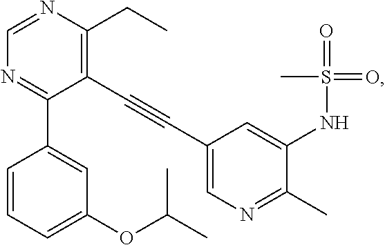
C1(NS(=O)(C)=O)=CC(C#CC2=C(CC)N=CN=C2C2=CC(OC(C)C)=CC=C2)=CN=C1C
